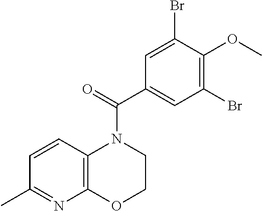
C1=CC2=C(N=C1C)OCCN2C(C1=CC(Br)=C(OC)C(Br)=C1)=O
